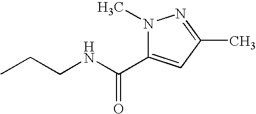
CCCNC(C1=CC(C)=NN1C)=O
